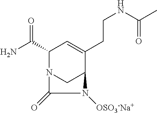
NC(C1N2CC(C(CCNC(C)=O)=C1)N([OSO3-Na+])C2=O)=O
